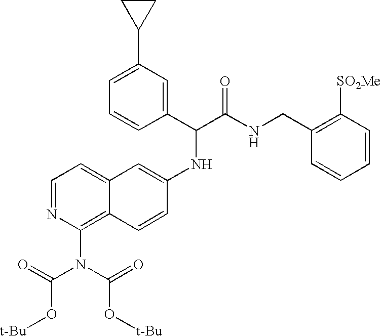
C1=NC(N(C(=O)O[t-Bu])C(=O)O[t-Bu])=C2C(=C1)C=C(NC(C(NCC1=C([SO2Me])C=CC=C1)=O)C1=CC(C3CC3)=CC=C1)C=C2
